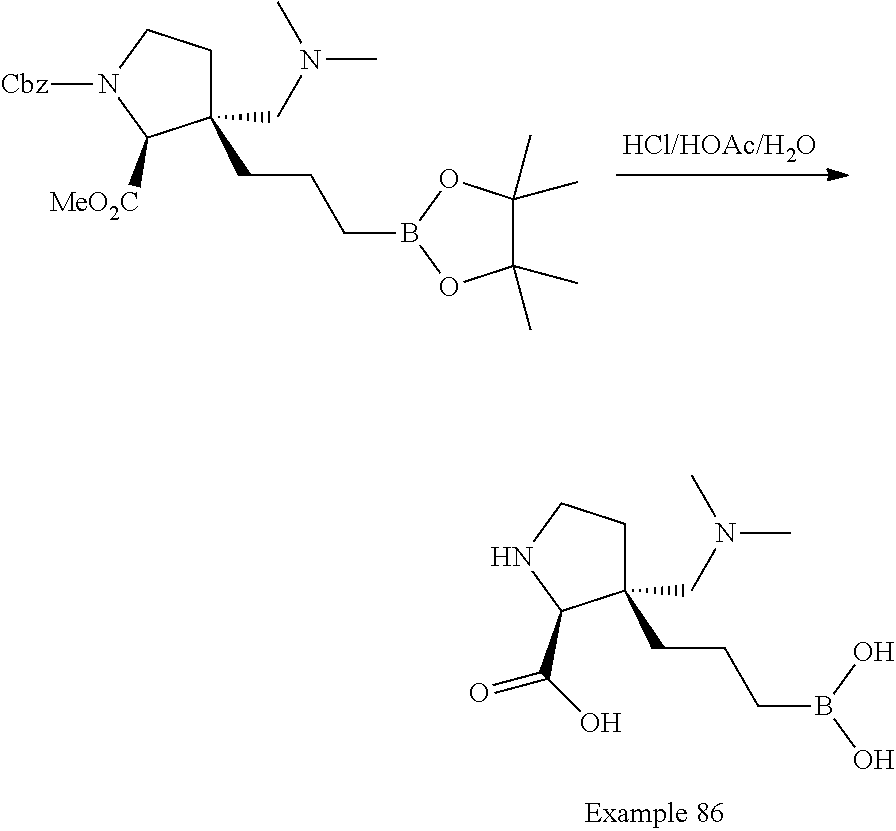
C1C(CCCB(O)O)(CN(C)C)C(C(O)=O)NC1.C1C(CCCB2OC(C)(C)C(C)(C)O2)(CN(C)C)C([MeO2C])N([Cbz])C1
